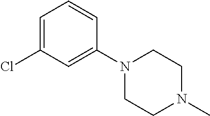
C1=C(Cl)C=C(N2CCN(C)CC2)C=C1
